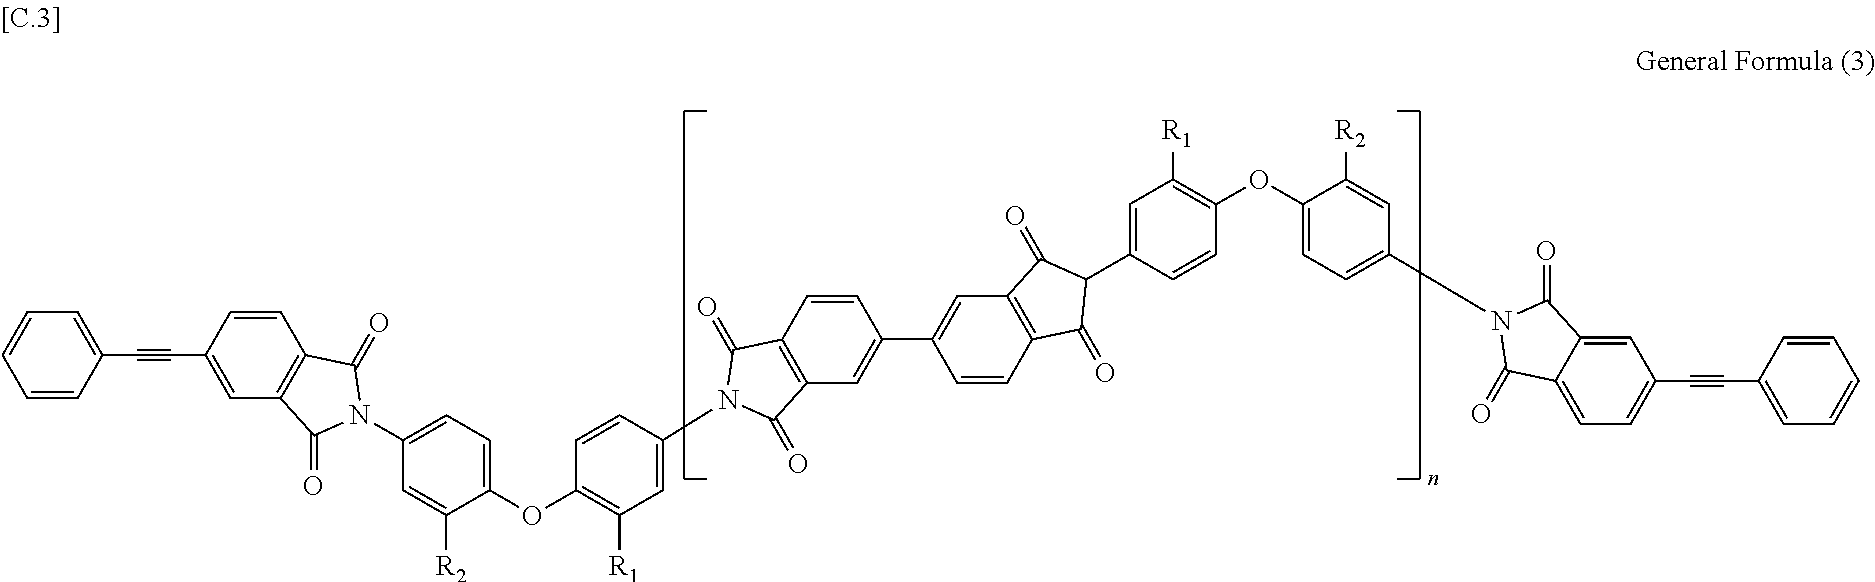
C1=CC(C#CC2=CC3=C(C=C2)C(=O)N(C2=CC=C(OC4=C([R1])C=C(N5C(=O)C6=C(C=C(C7=CC8=C(C=C7)C(=O)C(C7=CC([R1])=C(OC9=CC=C(N%10C(=O)C%11=CC(C#CC%12=CC=CC=C%12)=CC=C%11C%10=O)C=C9[R2])C=C7)C8=O)C=C6)C5=O)C=C4)C([R2])=C2)C3=O)=CC=C1
